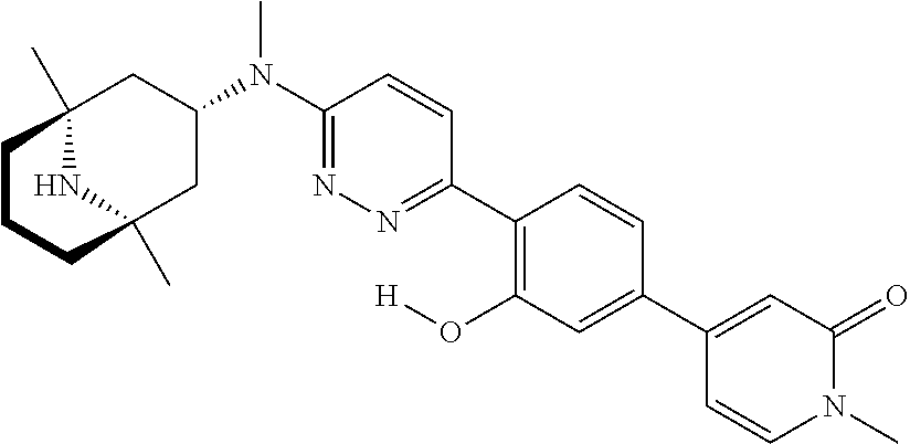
C12(C)NC(C)(CC(N(C3=NN=C(C4=C(O[H])C=C(C5=CC(=O)N(C)C=C5)C=C4)C=C3)C)C1)CCC2
